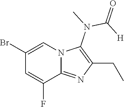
BrC1=CN2C(=NC(CC)=C2N(C(=O)[H])C)C(F)=C1
